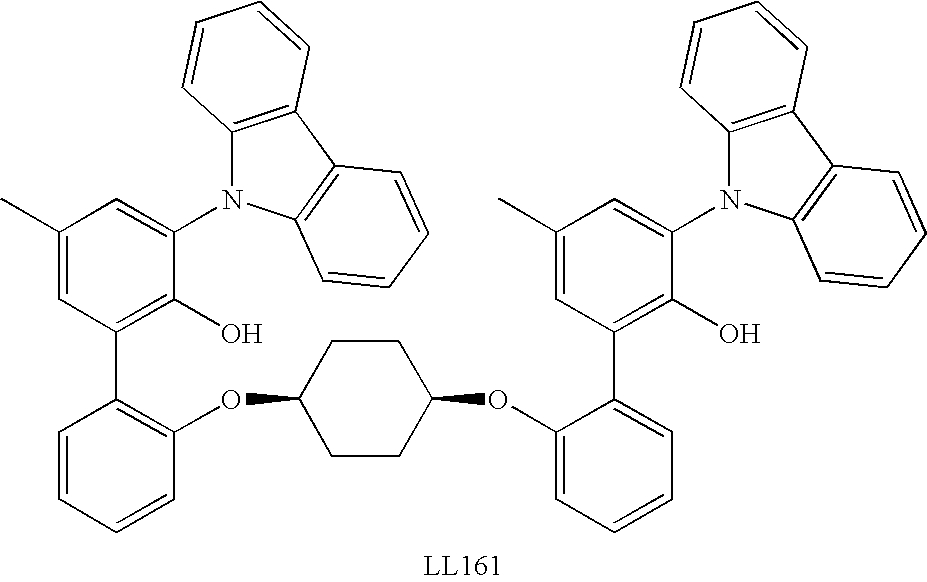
C1(OC2CCC(OC3=C(C4=C(O)C(N5C6=C(C7=C5C=CC=C7)C=CC=C6)=CC(C)=C4)C=CC=C3)CC2)=CC=CC=C1C1=C(O)C(N2C3=C(C4=C2C=CC=C4)C=CC=C3)=CC(C)=C1
